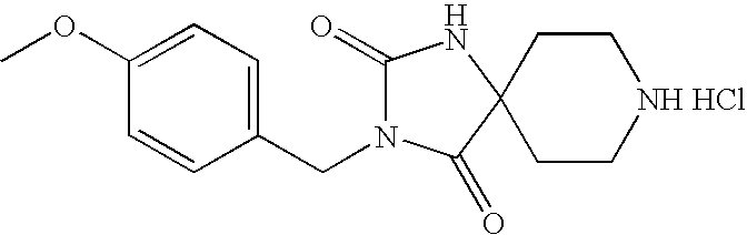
C1(=O)N(CC2=CC=C(OC)C=C2)C(=O)C2(N1)CC[NH HCl]CC2
